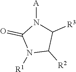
N1([R1])C([R2])C([R3])N([A])C1=O
